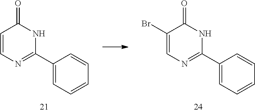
C1=CN=C(C2=CC=CC=C2)NC1=O.C1(Br)=CN=C(C2=CC=CC=C2)NC1=O
